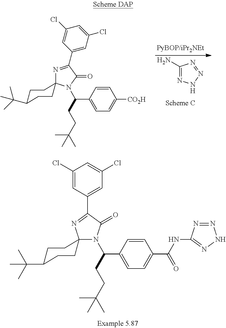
C1C(C(C)(C)C)CCC2(C1)N(C(CCC(C)(C)C)C1=CC=C(C(NC3=NNN=N3)=O)C=C1)C(=O)C(C1=CC(Cl)=CC(Cl)=C1)=N2.C1(N)=NNN=N1.C1(C2=NC3(N(C(CCC(C)(C)C)C4=CC=C([CO2H])C=C4)C2=O)CCC(C(C)(C)C)CC3)=CC(Cl)=CC(Cl)=C1
